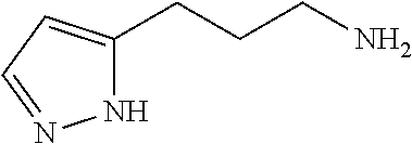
N1C(CCCN)=CC=N1
